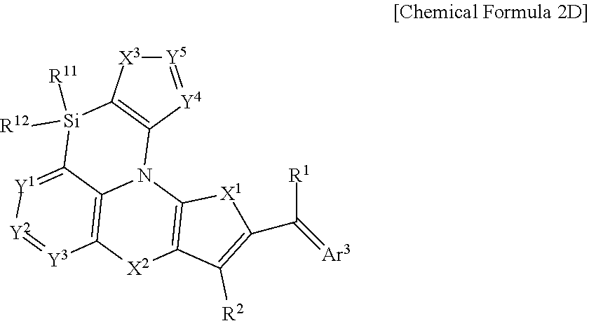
[Y5]1=[Y4]C2=C([X3]1)[Si]([R12])([R11])C1=[Y1][Y2]=[Y3]C3=C1N2C1=C([X2]3)C([R2])=C(C(=[Ar3])[R1])[X1]1
